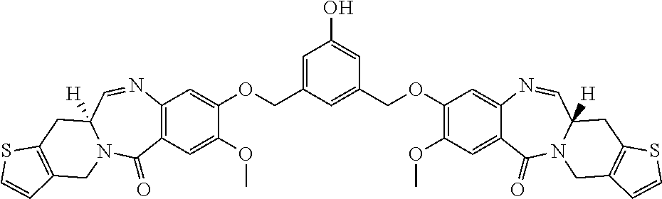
C1=C(COC2=CC3=C(C=C2OC)C(=O)N2C([H])(C=N3)CC3=C(C2)C=CS3)C=C(COC2=C(OC)C=C3C(=C2)N=CC2([H])N(C3=O)CC3=C(C2)SC=C3)C=C1O
